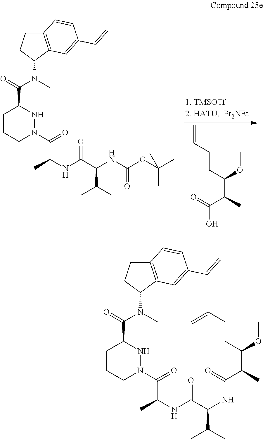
O=C(C(C(OC)CCC=C)C)O.C1CCN(C(=O)C(C)NC(C(C(C)C)NC(=O)OC(C)(C)C)=O)NC1C(=O)N(C1C2=C(CC1)C=CC(C=C)=C2)C.C1CCN(C(=O)C(C)NC(C(C(C)C)NC(=O)C(C(OC)CCC=C)C)=O)NC1C(=O)N(C1C2=C(CC1)C=CC(C=C)=C2)C
